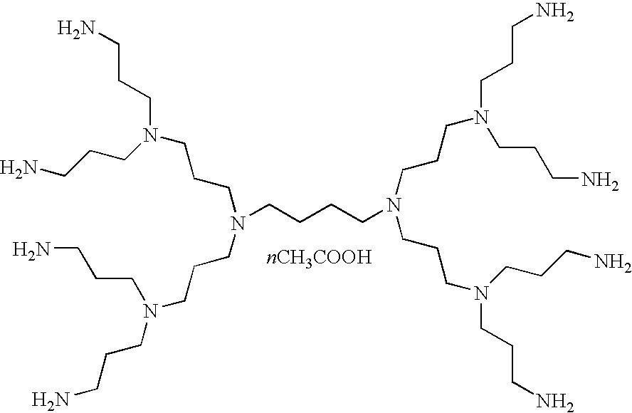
NCCCN(CCCN)CCCN(CCCN(CCCN)CCCN)CCCCN(CCCN(CCCN)CCCN)CCCN(CCCN)CCCN
